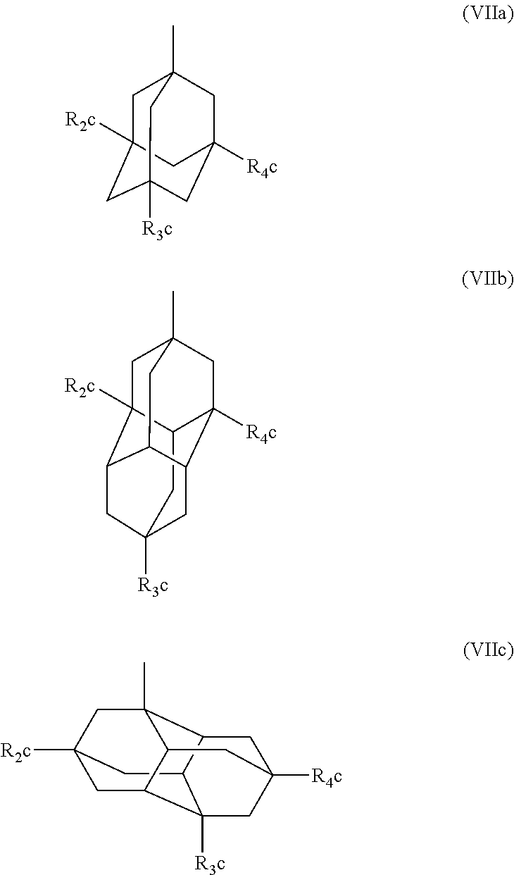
C1C2([R2c])CC3([R3c])CC([R4c])(CC1(C)C3)C2.C1C2([R2c])CC3(C)C4C(C5([R3c])CC([R4c])(C4)CC3C15)C2.C12CC3([R3c])CC4C1([R2c])CC1(C)CC2([R4c])C(C4C1)C3
